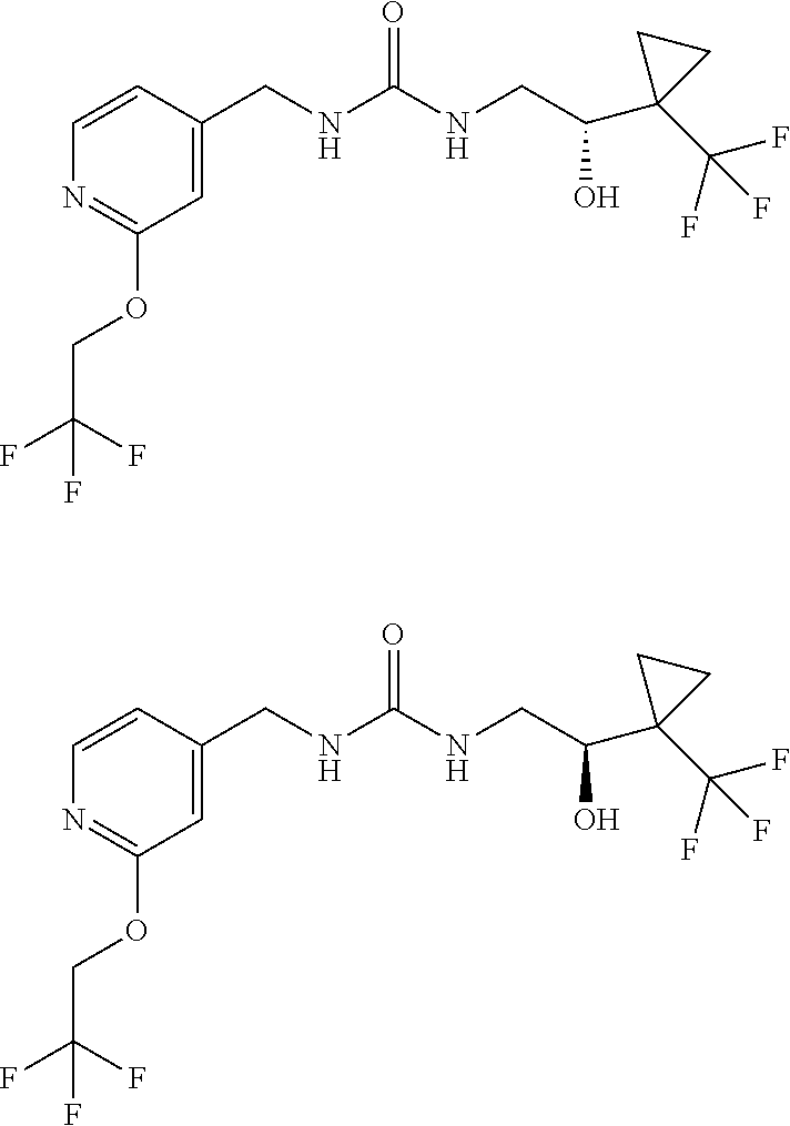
C(C(F)(F)F)OC1=NC=CC(CNC(NCC(C2(C(F)(F)F)CC2)O)=O)=C1.C(C(F)(F)F)OC1=NC=CC(CNC(NCC(C2(C(F)(F)F)CC2)O)=O)=C1
